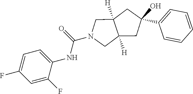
C1=C(C2(O)CC3([H])C([H])(CN(C(=O)NC4=CC=C(F)C=C4F)C3)C2)C=CC=C1
